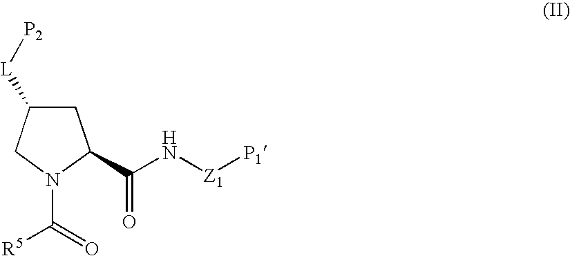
[P2][L]C1CC(C(N[Z1][P1])=O)N(C(=O)[R5])C1
